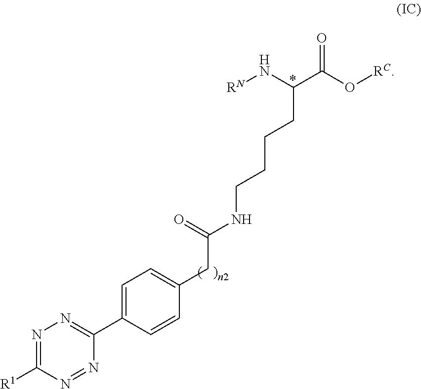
N1=C([R1])N=NC(C2=CC=C(CC(NCCCCC(C(O[RC])=O)N[RN])=O)C=C2)=N1
